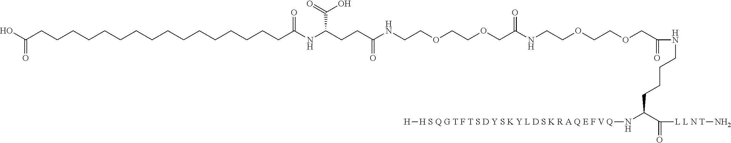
N(C(COCCOCCNC(COCCOCCNC(CCC(NC(CCCCCCCCCCCCCCCCC(O)=O)=O)C(O)=O)=O)=O)=O)CCCCC(N[H S Q G T F T S D Y S K Y L D S K R A Q E F V Q][H])C([L L N T]N)=O
